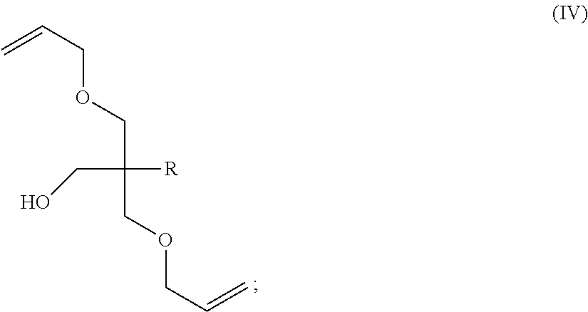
C(C([R])(CO)COCC=C)OCC=C
